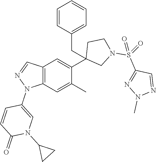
C12=C(C=C(C)C(C3(CC4=CC=CC=C4)CN(S(=O)(C4=NN(C)N=C4)=O)CC3)=C1)N(C1=CN(C3CC3)C(=O)C=C1)N=C2
